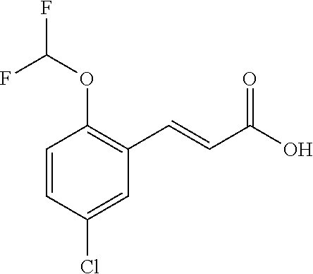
C1=CC(Cl)=CC(C=CC(=O)O)=C1OC(F)F
